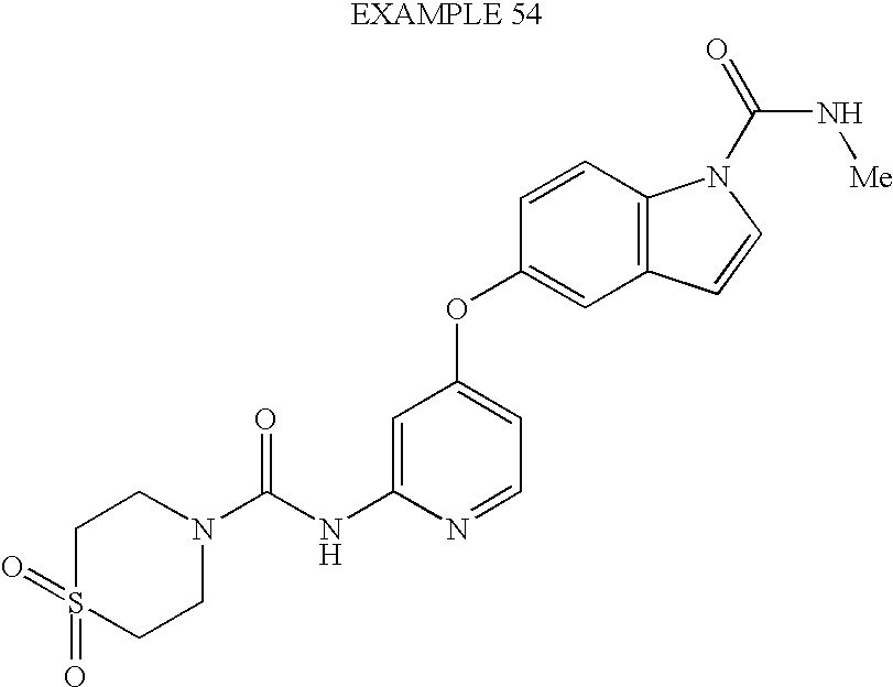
C(NC1=CC(OC2=CC3=C(C=C2)N(C(N[Me])=O)C=C3)=CC=N1)(=O)N1CCS(=O)(=O)CC1
